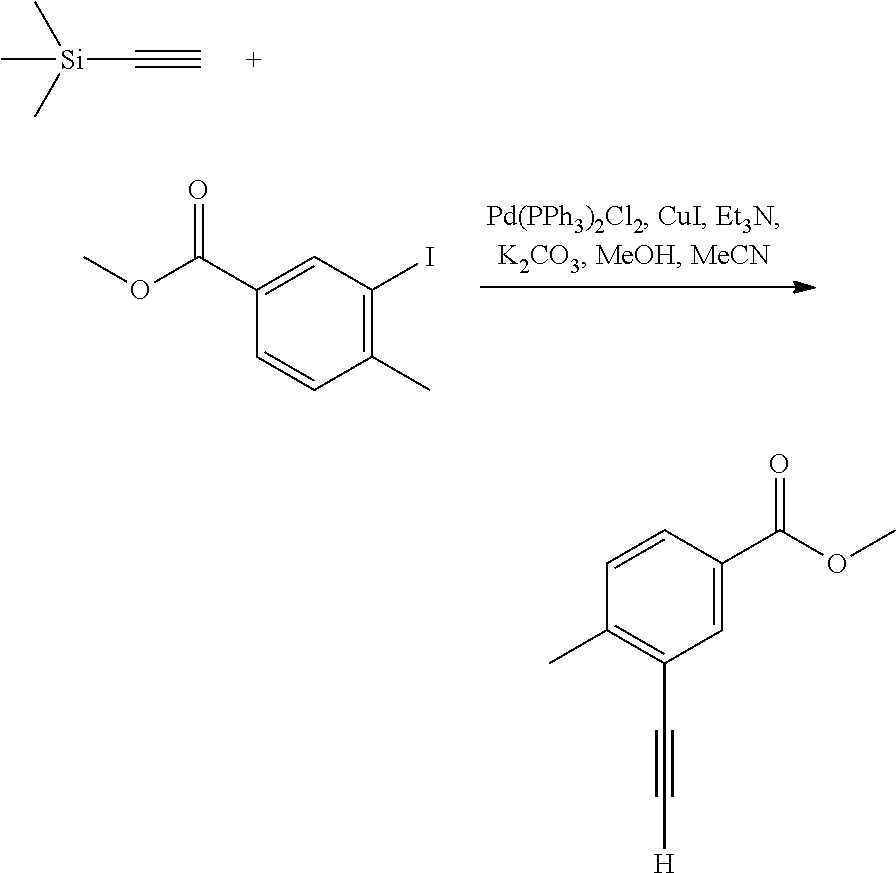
C[Si](C)(C)C#C.C1(C)=C(I)C=C(C(OC)=O)C=C1.C1=C(C(OC)=O)C=CC(C)=C1C#C[H]
